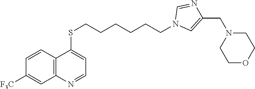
C1=CC2=C(C=C1[F3C])N=CC=C2SCCCCCCN1C=C(CN2CCOCC2)N=C1
